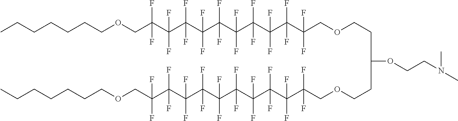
CCCCCCCOCC(C(C(C(C(C(C(C(C(C(COCCC(CCOCC(C(C(C(C(C(C(C(C(C(COCCCCCCC)(F)F)(F)F)(F)F)(F)F)(F)F)(F)F)(F)F)(F)F)(F)F)(F)F)OCCN(C)C)(F)F)(F)F)(F)F)(F)F)(F)F)(F)F)(F)F)(F)F)(F)F)(F)F
